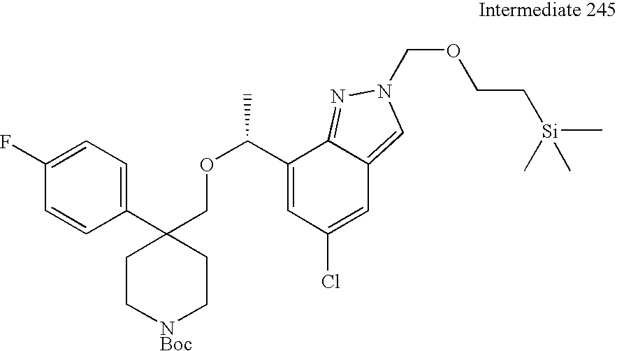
C1(C2(COC(C)C3=CC(Cl)=CC4=CN(COCC[Si](C)(C)C)N=C34)CC[NBoc]CC2)=CC=C(F)C=C1
